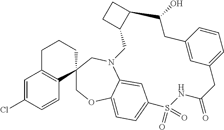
C1=C(Cl)C=CC2=C1CCCC21COC2=CC=C3C=C2N(C1)CC1C(CC1)C(O)CC1=CC(=CC=C1)CC(=O)NS3(=O)=O
